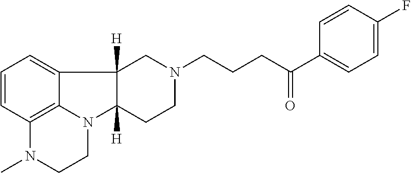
C1=CC2=C3C(=C1)C1([H])C([H])(N3CCN2C)CCN(CCCC(C2=CC=C(F)C=C2)=O)C1
